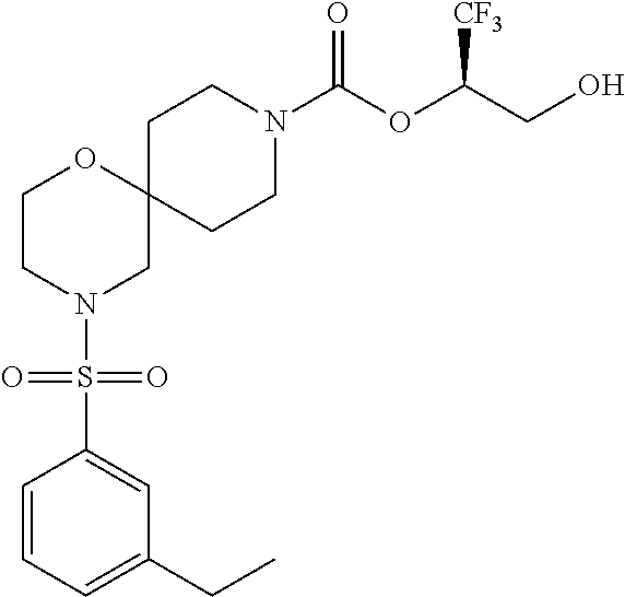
C12(CCN(C(OC(CO)[CF3])=O)CC1)OCCN(S(=O)(=O)C1=CC(CC)=CC=C1)C2
